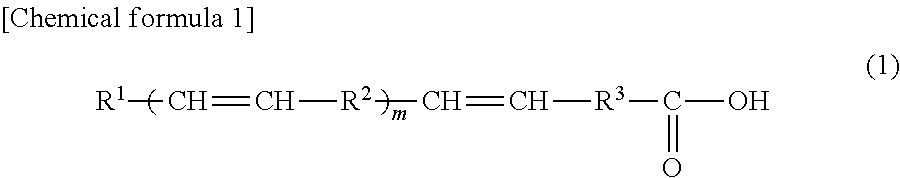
[R1]C=C[R2]C=C[R3]C(O)=O
